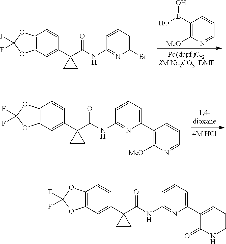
C12=C(C=C(C3(C(NC4=NC(Br)=CC=C4)=O)CC3)C=C1)OC(F)(F)O2.C1(B(O)O)=C([MeO])N=CC=C1.C12=C(C=C(C3(C(NC4=NC(C5=C([MeO])N=CC=C5)=CC=C4)=O)CC3)C=C1)OC(F)(F)O2.C12=C(C=C(C3(C(NC4=NC(C5=CC=CNC5=O)=CC=C4)=O)CC3)C=C1)OC(F)(F)O2
